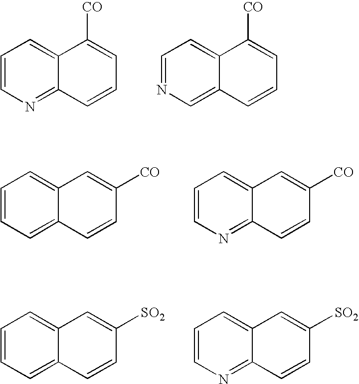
C1=CC=C2C(=C1)C=C([CO])C=C2.C1=CN=C2C(=C1)C=C([CO])C=C2.C1=CC=C2C(=C1)C=C([SO2])C=C2.C1=CN=C2C(=C1)C=C([SO2])C=C2.C1=CN=C2C(=C1)C([CO])=CC=C2.C1=NC=C2C(=C1)C([CO])=CC=C2
